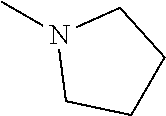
CN1CCCC1
